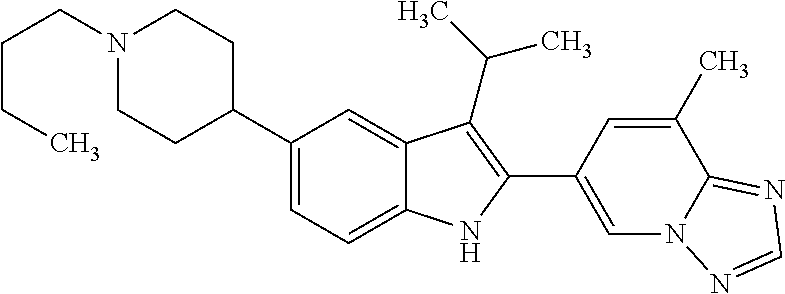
C1(C2CCN(CCCC)CC2)=CC=C2C(=C1)C(C(C)C)=C(C1=CN3C(=NC=N3)C(C)=C1)N2
